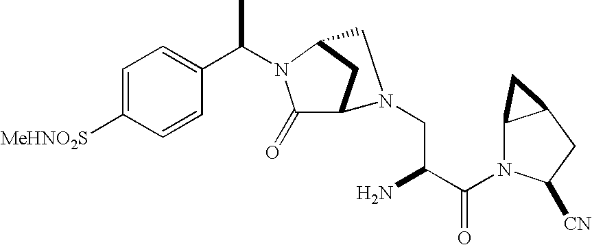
C1=C([MeHNO2S])C=CC(C(C)N2C(=O)C3CC2CN3CC(N)C(N2C3C(CC2[CN])C3)=O)=C1
